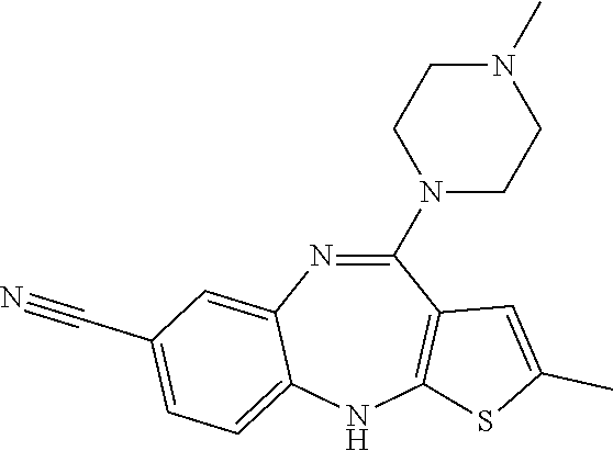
C1(N2CCN(C)CC2)=NC2=CC(C#N)=CC=C2NC2=C1C=C(C)S2
